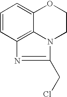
C1=CC2=C3C(=C1)OCCN3C(CCl)=N2
